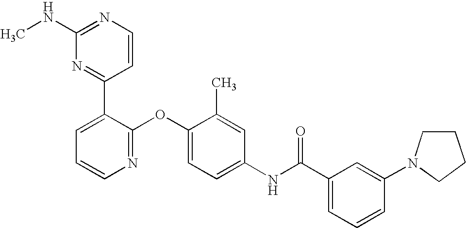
C1(NC)=NC=CC(C2=CC=CN=C2OC2=CC=C(NC(C3=CC=CC(N4CCCC4)=C3)=O)C=C2C)=N1
